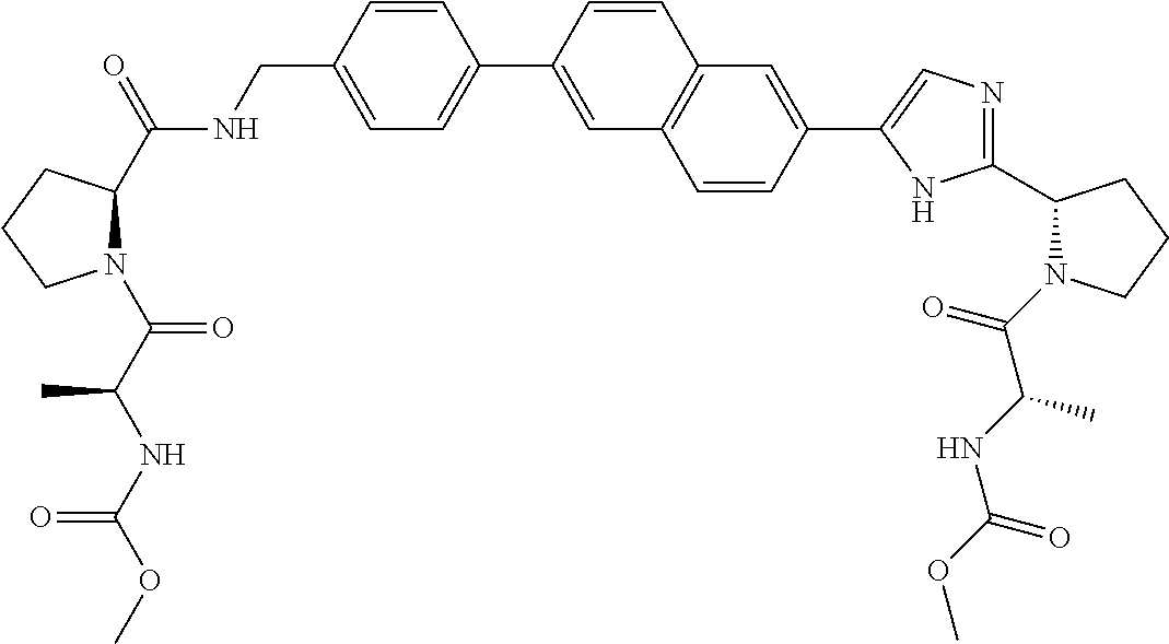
C1CCN(C(C(NC(OC)=O)C)=O)C1C(NCC1=CC=C(C2=CC3=C(C=C2)C=C(C2=CN=C(C4CCCN4C(=O)C(NC(OC)=O)C)N2)C=C3)C=C1)=O
